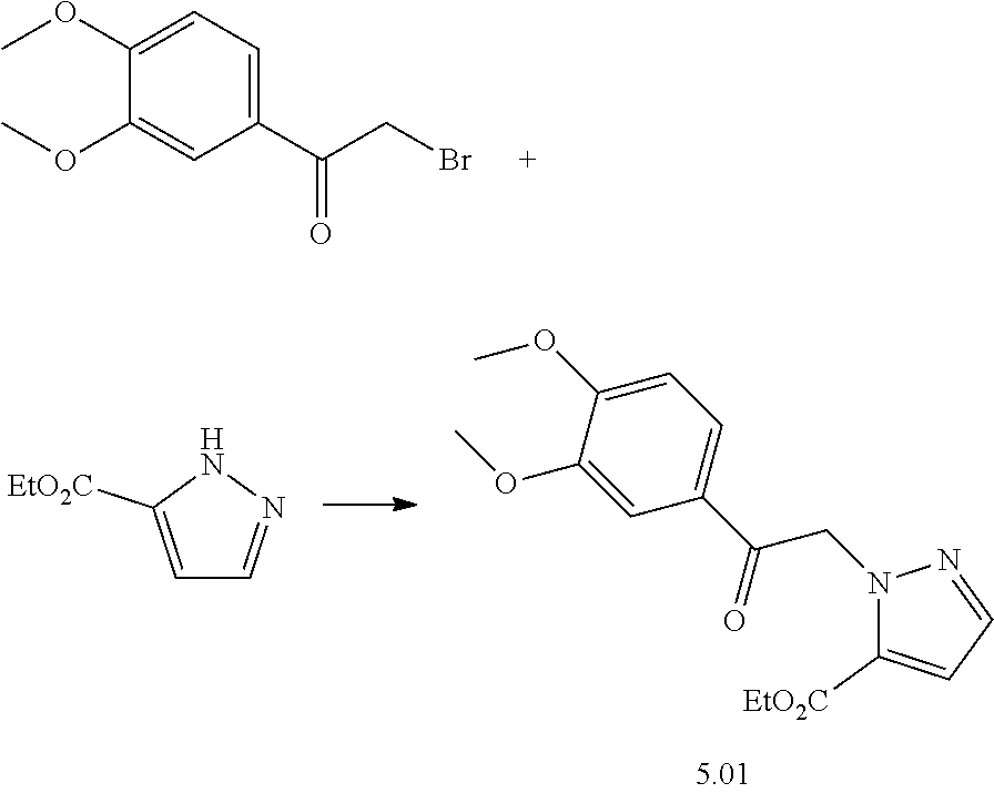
C1(OC)=CC=C(C(CBr)=O)C=C1OC.C1(OC)=CC=C(C(CN2C([EtO2C])=CC=N2)=O)C=C1OC.C1=C([EtO2C])NN=C1
